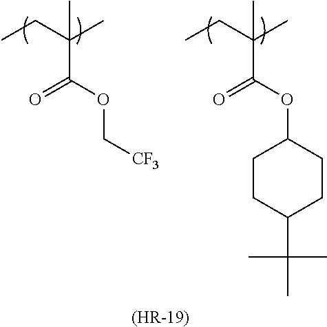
CCC(C)(C)C(OC[CF3])=O.CCC(C)(C)C(OC1CCC(C(C)(C)C)CC1)=O.[(HR-19)]
